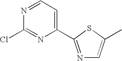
C1(C2=NC=C(C)S2)=CC=NC(Cl)=N1
